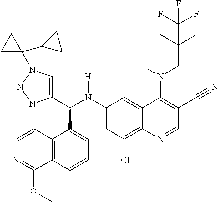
C1(N(C(C2=CN(C3(C4CC4)CC3)NN2)C2=CC=CC3=C2C=CN=C3OC)[H])=CC(Cl)=C2C(=C1)C(N(CC(C)(C)C(F)(F)F)[H])=C(C#N)C=N2
